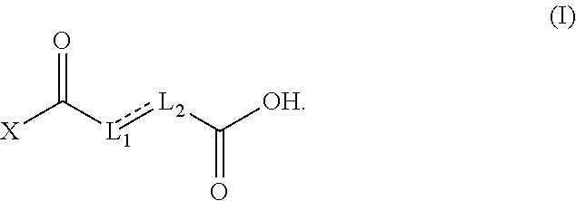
[X]C([L1]:[L2]C([OH])=O)=O
